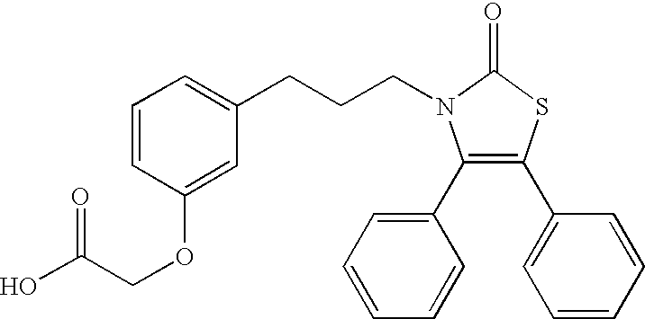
C(CN1C(C2=CC=CC=C2)=C(C2=CC=CC=C2)SC1=O)CC1=CC=CC(OCC(O)=O)=C1
